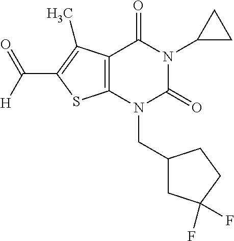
C12=C(N(CC3CC(F)(F)CC3)C(=O)N(C3CC3)C1=O)SC(C([H])=O)=C2C
